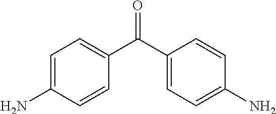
C1=C(N)C=CC(C(C2=CC=C(N)C=C2)=O)=C1
